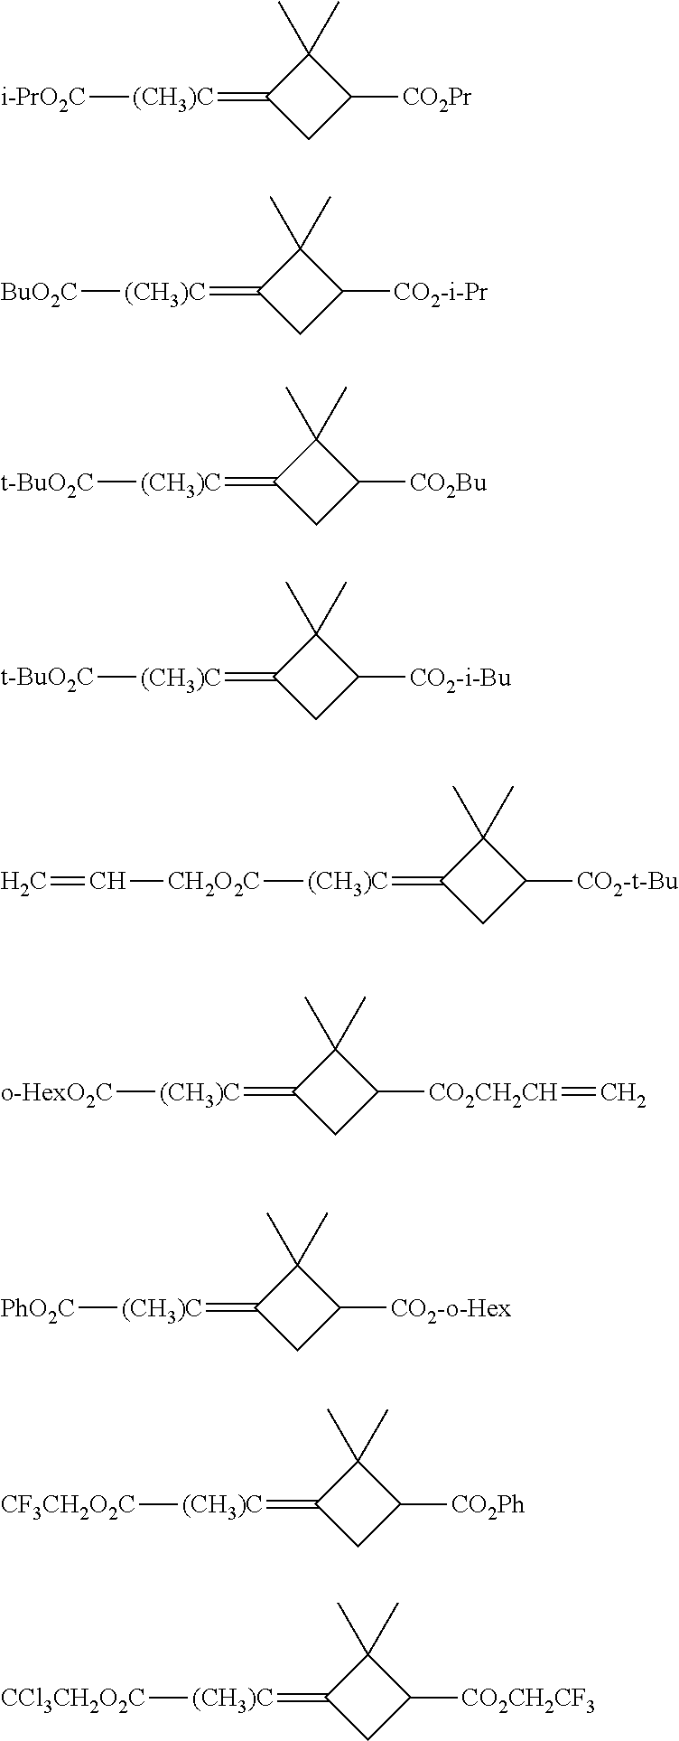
[i-PrO2C][(CH3)C]=C1CC([CO2Pr])C1(C)C.[BuO2C][(CH3)C]=C1CC([CO2-i-Pr])C1(C)C.[t-BuO2C][(CH3)C]=C1CC([CO2Bu])C1(C)C.[t-BuO2C][(CH3)C]=C1CC([CO2-i-Bu])C1(C)C.[CH2O2C]([(CH3)C]=C1CC([CO2-t-Bu])C1(C)C)C=C.[o-HexO2C][(CH3)C]=C1CC([CO2CH2CH]=C)C1(C)C.[PhO2C][(CH3)C]=C1CC([CO2-o-Hex])C1(C)C.[CF3CH2O2C][(CH3)C]=C1CC([CO2Ph])C1(C)C.[CCl3CH2O2C][(CH3)C]=C1CC([CO2CH2CF3])C1(C)C
